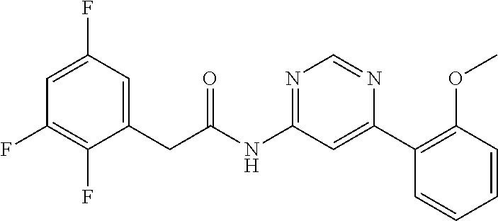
N(C1=NC=NC(C2=C(OC)C=CC=C2)=C1)C(CC1=CC(F)=CC(F)=C1F)=O
